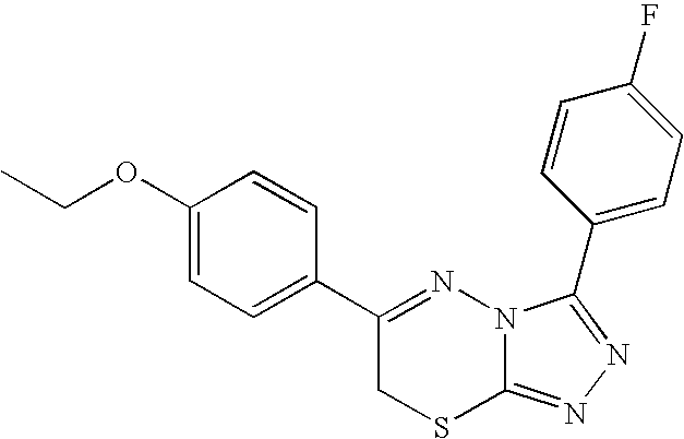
C1=C(OCC)C=CC(C2=NN3C(=NN=C3C3=CC=C(F)C=C3)SC2)=C1
